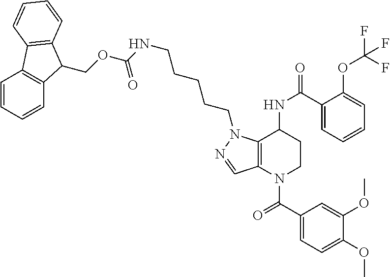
C1(C(=O)N2CCC(NC(=O)C3=CC=CC=C3OC(F)(F)F)C3=C2C=NN3CCCCCNC(OCC2C3=C(C=CC=C3)C3=C2C=CC=C3)=O)=CC=C(OC)C(OC)=C1
